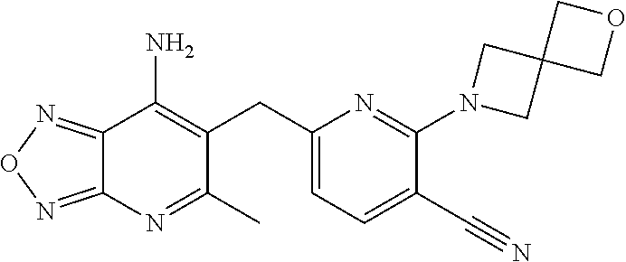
C12=NON=C1N=C(C)C(CC1=CC=C(C#N)C(N3CC4(C3)COC4)=N1)=C2N
